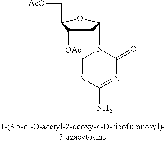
C1C([OAc])C(C[AcO])OC1N1C=NC(N)=NC1=O
